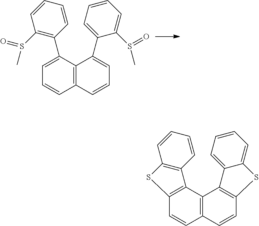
C12=C(C(C3=C(S(C)=O)C=CC=C3)=CC=C1)C(C1=CC=CC=C1S(C)=O)=CC=C2.C12=C(C3=C(C=C1)SC1=C3C=CC=C1)C1=C(C=C2)SC2=CC=CC=C12
